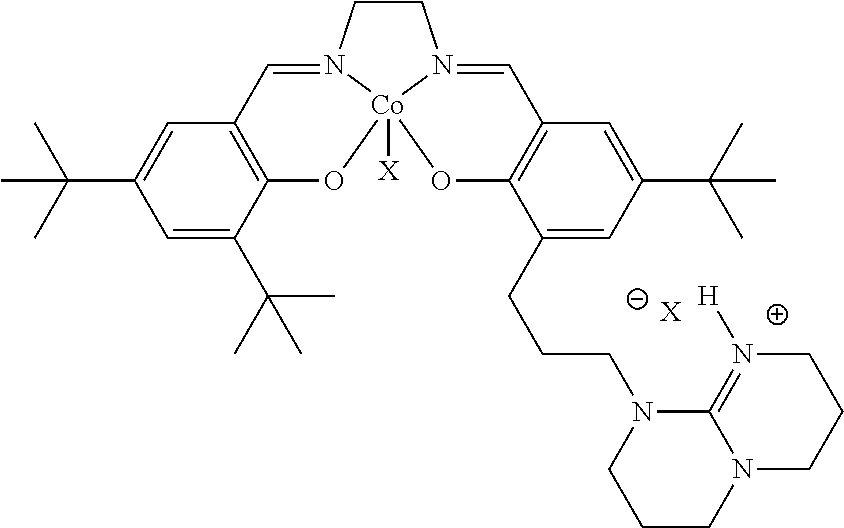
C1=C(C(C)(C)C)C=C(C(C)(C)C)C2=C1C=N1CCN3=CC4=C(C(CCCN5CCCN6C5=N([H])CCC6)=CC(C(C)(C)C)=C4)O[Co]13([X])O2.[X]
